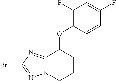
BrC1=NN2C(=N1)C(OC1=C(F)C=C(F)C=C1)CCC2
